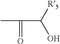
CC(=O)C([R5])O
